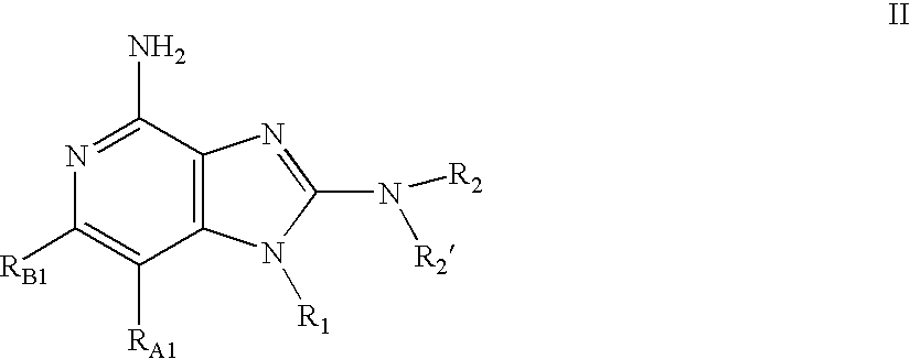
C12=C(C(N)=NC([RB1])=C1[RA1])N=C(N([R2])[R2])N2[R1]
